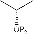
CC(C)[OP2]
